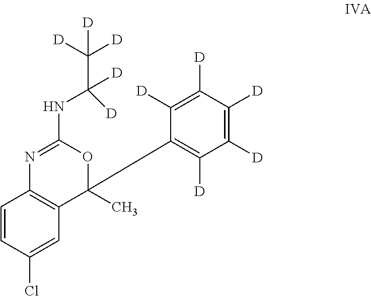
C1=CC(Cl)=CC2=C1N=C(NC(C([D])([D])[D])([D])[D])OC2(C)C1=C([D])C([D])=C([D])C([D])=C1[D]
